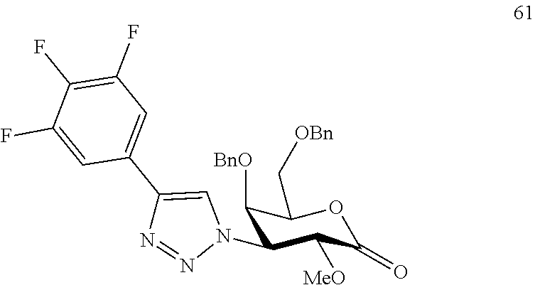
C1([BnO])C(N2C=C(C3=CC(F)=C(F)C(F)=C3)N=N2)C([MeO])C(=O)OC1C[OBn]
